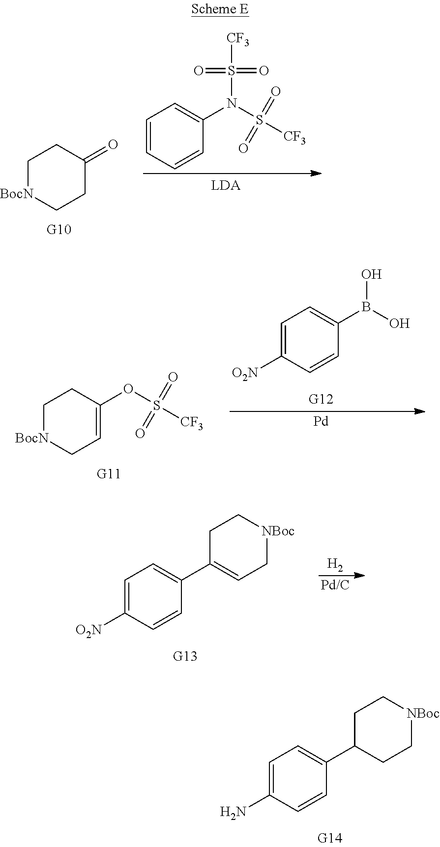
C1[BocN]CCC(=O)C1.C1=CC=CC(N(S(=O)(=O)[CF3])S(=O)(=O)[CF3])=C1.C1=C([O2N])C=CC(B(O)O)=C1.[Pd].C1[BocN]CC=C(OS(=O)(=O)[CF3])C1.[H2].[Pd/C].C1=C([O2N])C=CC(C2=CC[NBoc]CC2)=C1.C1=C(N)C=CC(C2CC[NBoc]CC2)=C1
